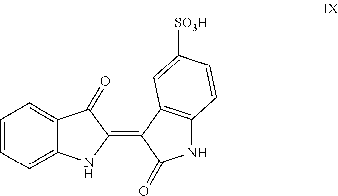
C1=CC=C2C(=C1)C(=O)C(=C1C(=O)NC3=C1C=C([SO3H])C=C3)N2
